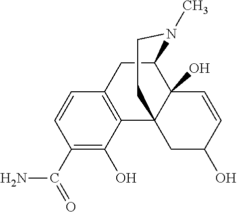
C1(C(N)=O)=C(O)C2=C(C=C1)CC1C3(O)C2(CC(O)C=C3)CCN1C
